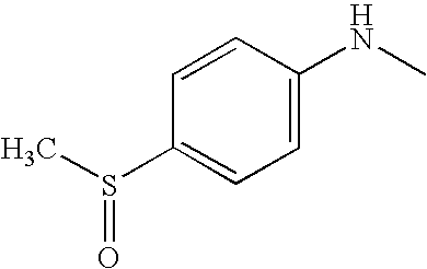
C1=CC(S(C)=O)=CC=C1NC
